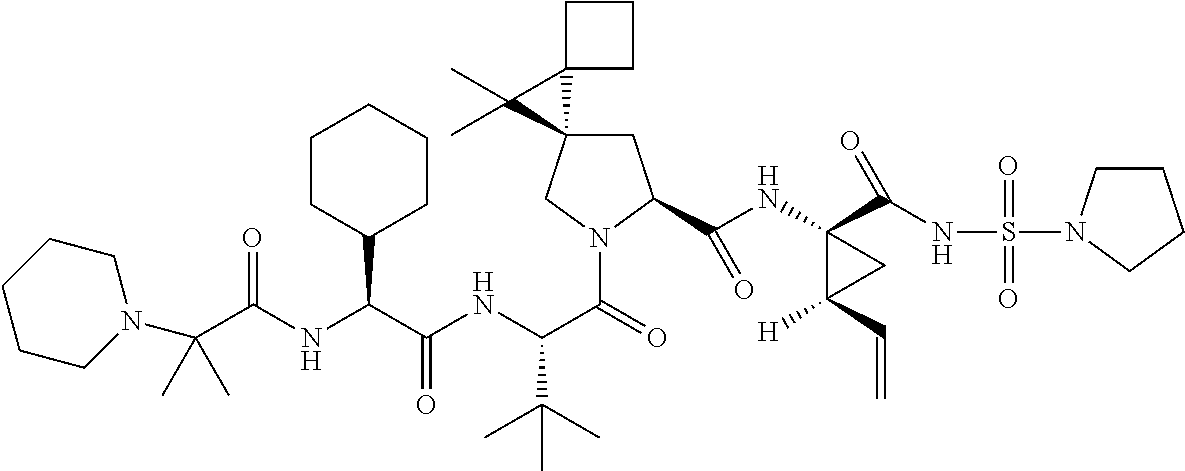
C1C2(CN(C(=O)C(NC(C(NC(C(C)(C)N3CCCCC3)=O)C3CCCCC3)=O)C(C)(C)C)C1C(NC1(C(NS(=O)(=O)N3CCCC3)=O)C([H])(C=C)C1)=O)C1(C2(C)C)CCC1
